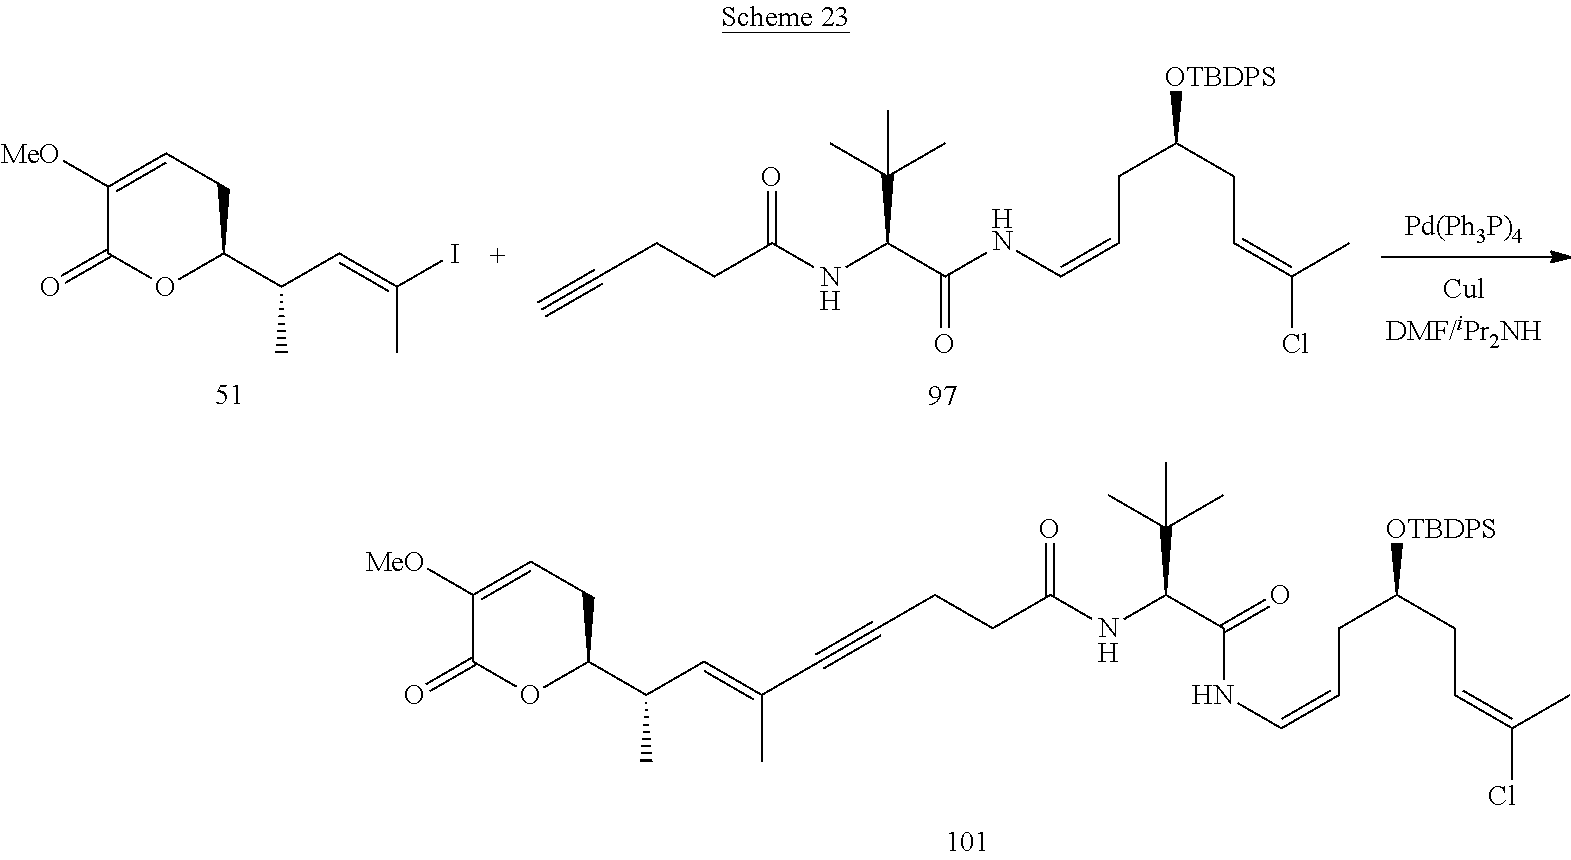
C1(C(C=C(C)C#CCCC(NC(C(C)(C)C)C(NC=CCC(CC=C(Cl)C)[OTBDPS])=O)=O)C)CC=C([MeO])C(=O)O1.C1(C(C=C(I)C)C)CC=C([MeO])C(=O)O1.C(C=CNC(C(NC(CCC#C)=O)C(C)(C)C)=O)C(CC=C(Cl)C)[OTBDPS]
